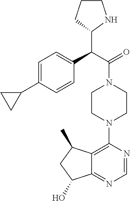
C1=C(C2CC2)C=CC(C(C2NCCC2)C(N2CCN(C3=C4C(=NC=N3)C(O)CC4C)CC2)=O)=C1
